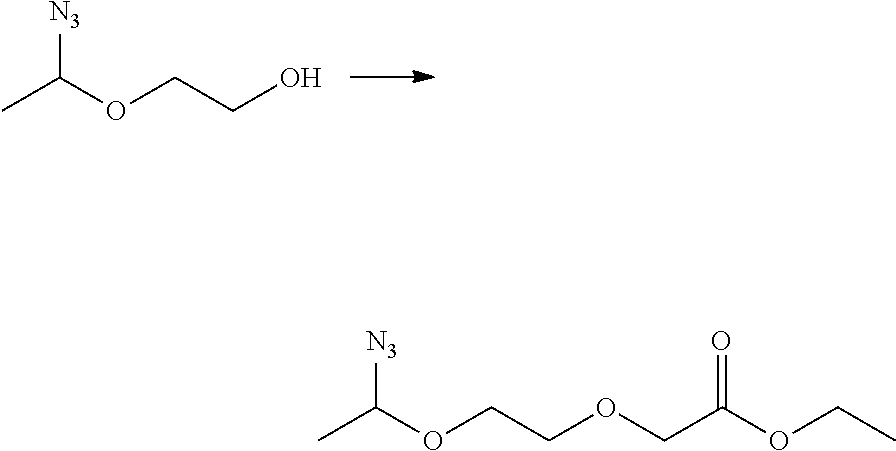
CC(OCCO)[N3].CC(OCCOCC(OCC)=O)[N3]
